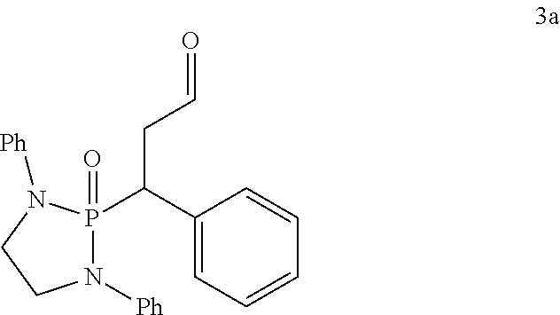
C1(C(P2(=O)N([Ph])CCN2[Ph])CC=O)=CC=CC=C1
